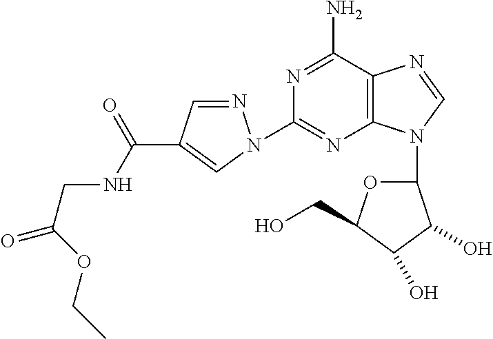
C1=NN(C2=NC3=C(C(N)=N2)N=CN3C2OC(CO)C(O)C2O)C=C1C(NCC(=O)OCC)=O
